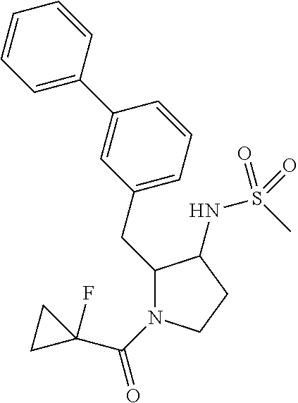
C1(CC2=CC=CC(C3=CC=CC=C3)=C2)N(C(=O)C2(F)CC2)CCC1NS(C)(=O)=O
